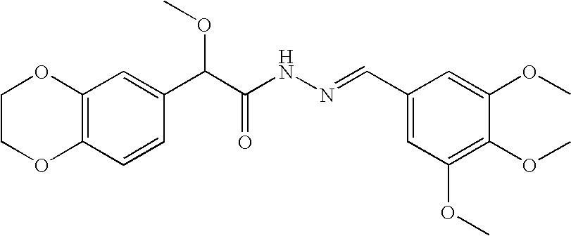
C12=C(C=CC(C(C(NN=CC3=CC(OC)=C(OC)C(OC)=C3)=O)OC)=C1)OCCO2
